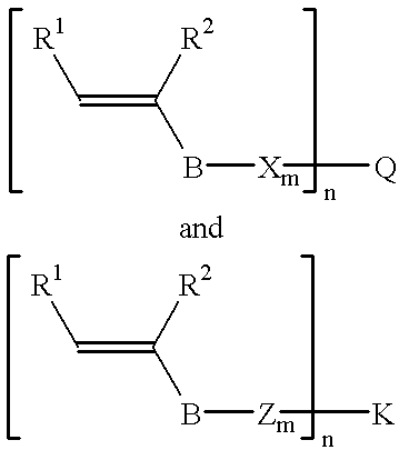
[R1]C=C(B[Xm][Q])[R2].[R1]C=C(B[Zm][K])[R2]
